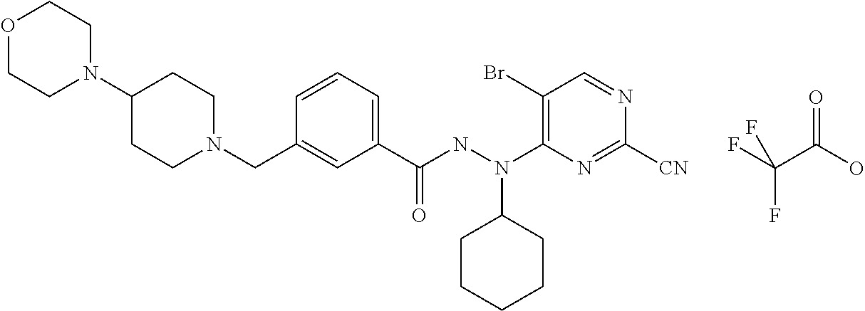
FC(C(O)=O)(F)F.C1CN(CC2=CC(C(NN(C3=C(Br)C=NC([CN])=N3)C3CCCCC3)=O)=CC=C2)CCC1N1CCOCC1
